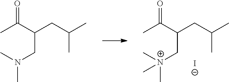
CC(C(C[N+](C)(C)C)CC(C)C)=O.[I-].CC(C(CN(C)C)CC(C)C)=O
